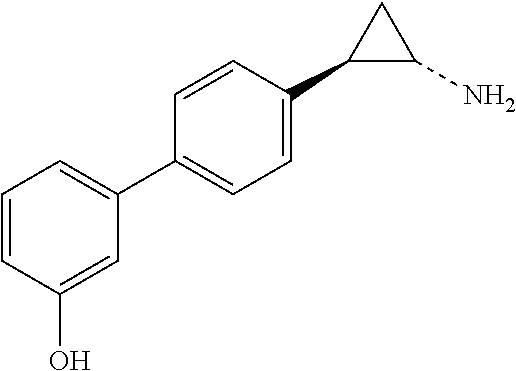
C1=C(C2C(N)C2)C=CC(C2=CC=CC(O)=C2)=C1
